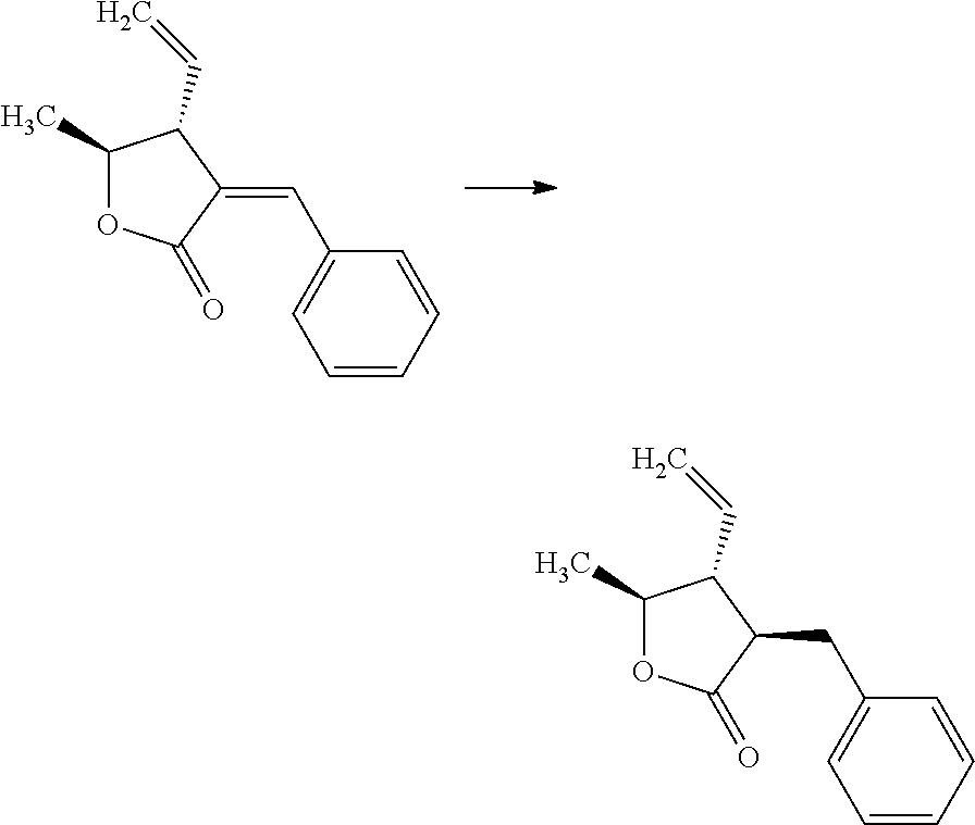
C1=CC=CC(C=C2C(=O)OC(C)C2C=C)=C1.C1=CC=CC(CC2C(=O)OC(C)C2C=C)=C1
